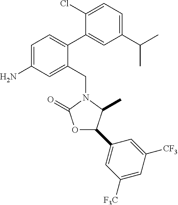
C1=C(N)C=C(CN2C(=O)OC(C3=CC([F3C])=CC([CF3])=C3)C2C)C(C2=CC(C(C)C)=CC=C2Cl)=C1
